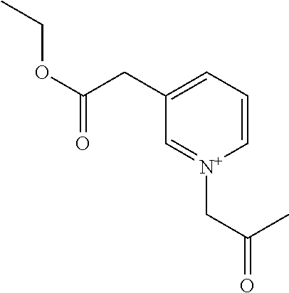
C1=C(CC(=O)OCC)C=[N+](CC(C)=O)C=C1
